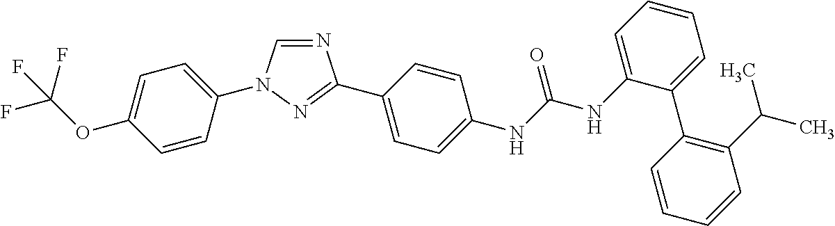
C1=C(OC(F)(F)F)C=CC(N2C=NC(C3=CC=C(NC(NC4=CC=CC=C4C4=C(C(C)C)C=CC=C4)=O)C=C3)=N2)=C1
